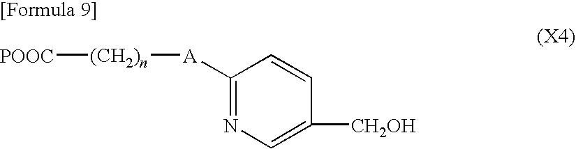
C1([A][(CH2)n][POOC])=NC=C([CH2OH])C=C1
